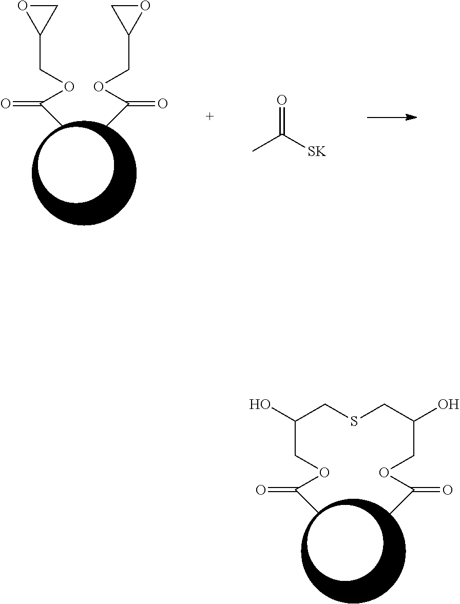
C(COC(C)=O)(O)CSCC(COC(C)=O)O.C1(COC(C)=O)CO1.C1(COC(C)=O)OC1.O=C([SK])C
